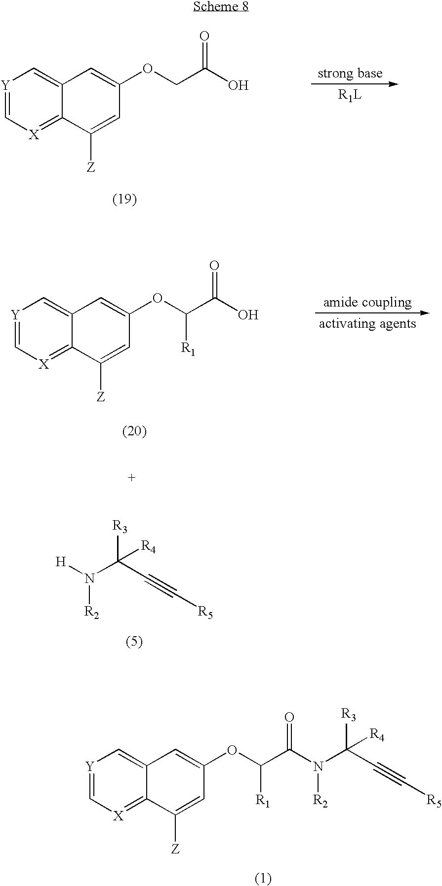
[Y]1=C[X]=C2C(=C1)C=C(OCC(O)=O)C=C2[Z].[Y]1=C[X]=C2C(=C1)C=C(OC(C(O)=O)[R1])C=C2[Z].[H]N(C(C#C[R5])([R3])[R4])[R2].[Y]1=C[X]=C2C(=C1)C=C(OC([R1])C(=O)N(C(C#C[R5])([R3])[R4])[R2])C=C2[Z]
